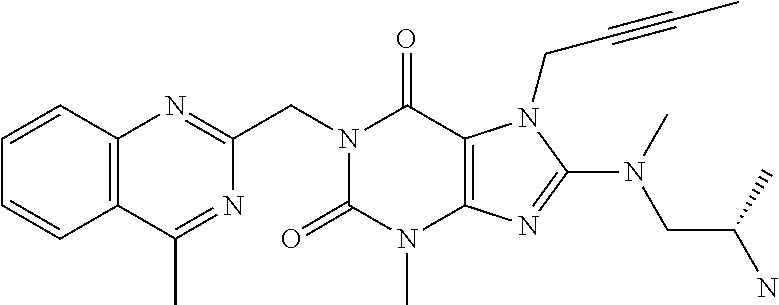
C1=CC=CC2=C1N=C(CN1C(=O)N(C)C3=C(C1=O)N(CC#CC)C(N(C)CC(N)C)=N3)N=C2C
